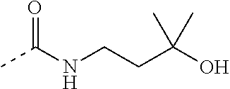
CC(NCCC(O)(C)C)=O
